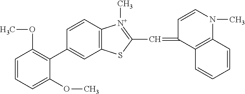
C1=CC=C(OC)C(C2=CC3=C(C=C2)[N+](C)=C(C=C2C=CN(C)C4=C2C=CC=C4)S3)=C1OC
